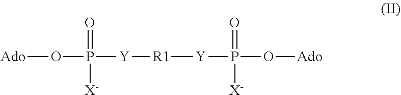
[Ado]OP([Y][R1][Y]P(O[Ado])(=O)[X-])(=O)[X-]
